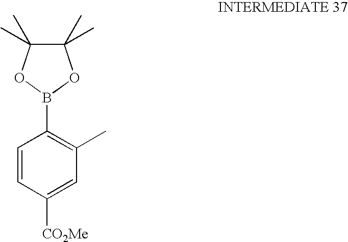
C1=CC([CO2Me])=CC(C)=C1B1OC(C)(C)C(C)(C)O1
